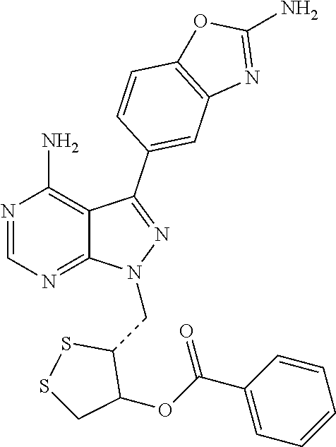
N1=CN=C2C(=C1N)C(C1=CC3=C(C=C1)OC(N)=N3)=NN2CC1SSCC1OC(C1=CC=CC=C1)=O
